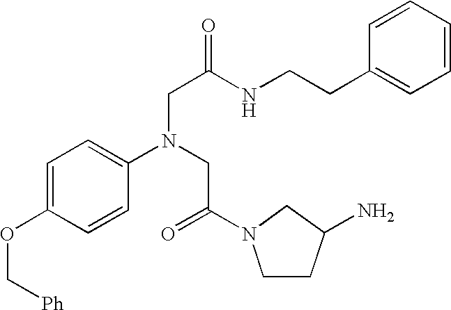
C1=C(OC[Ph])C=CC(N(CC(=O)N2CCC(N)C2)CC(=O)NCCC2=CC=CC=C2)=C1
